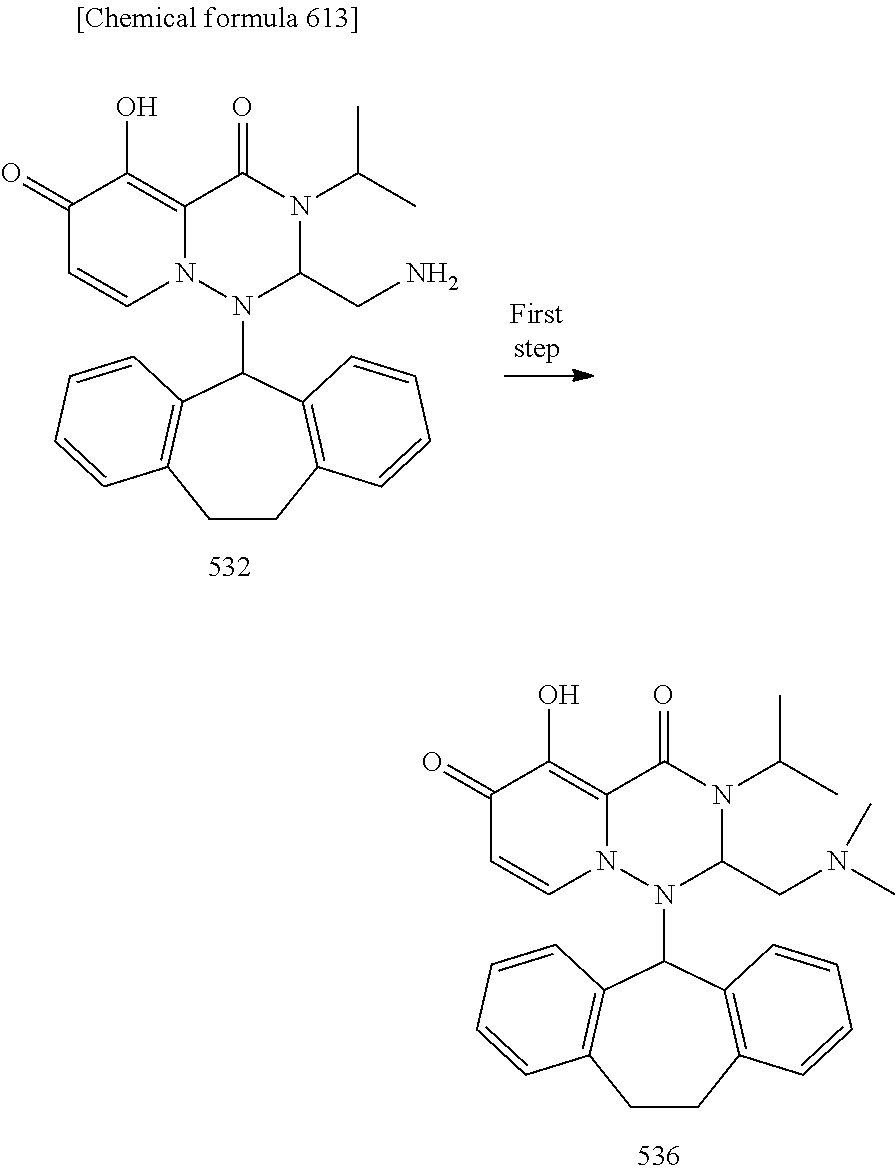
C1=CN2C(=C(O)C1=O)C(=O)N(C(C)C)C(CN(C)C)N2C1C2=C(CCC3=C1C=CC=C3)C=CC=C2.C1=CN2C(=C(O)C1=O)C(=O)N(C(C)C)C(CN)N2C1C2=C(CCC3=C1C=CC=C3)C=CC=C2
